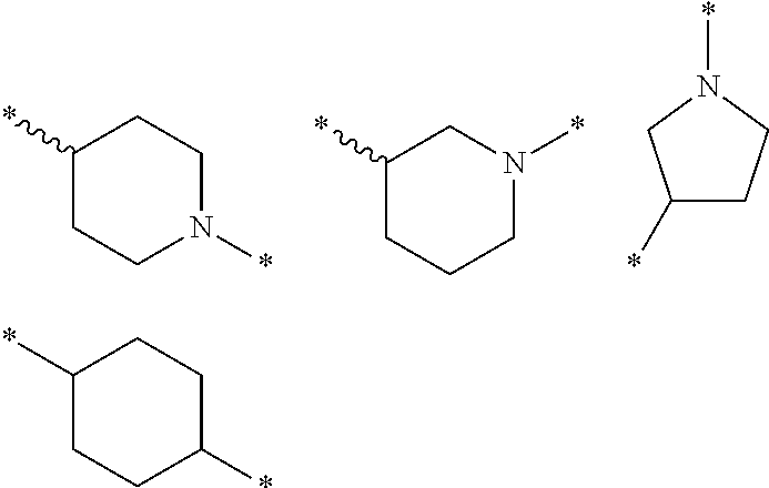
C1(*)CCN(*)CC1.C1(*)CCCN(*)C1.C1(*)CCN(*)C1.C1(*)CCC(*)CC1
